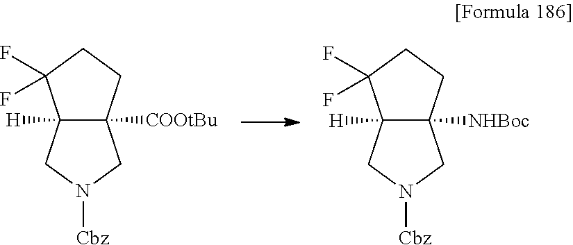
C12([H])C([COOtBu])(CCC1(F)F)CN([Cbz])C2.C12([H])C([NHBoc])(CCC1(F)F)CN([Cbz])C2
